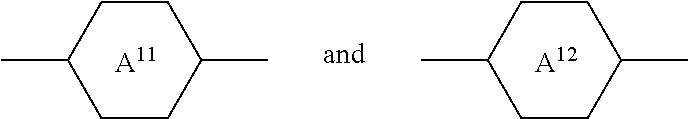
C1CC(C)CCC1C.[A12].C1CC(C)CCC1C.[A11]
